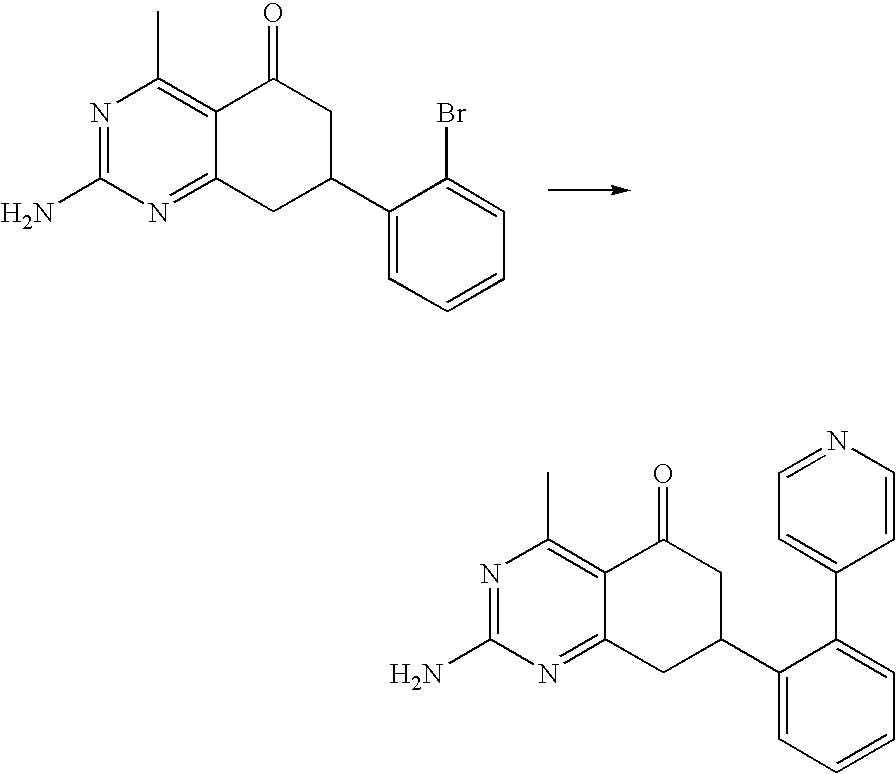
C1(C2CC3=NC(N)=NC(C)=C3C(=O)C2)=CC=CC=C1Br.C1(C2CC3=NC(N)=NC(C)=C3C(=O)C2)=CC=CC=C1C1=CC=NC=C1
